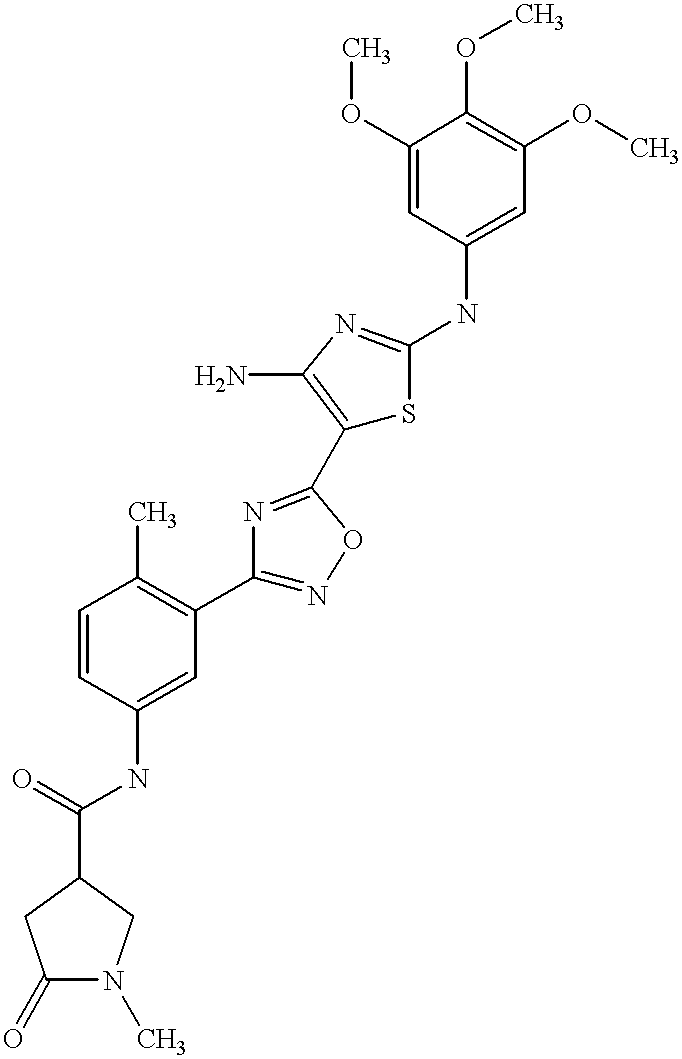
C1(C(=O)NC2=CC(C3=NOC(C4=C(N)N=C(NC5=CC(OC)=C(OC)C(OC)=C5)S4)=N3)=C(C)C=C2)CC(=O)N(C)C1
